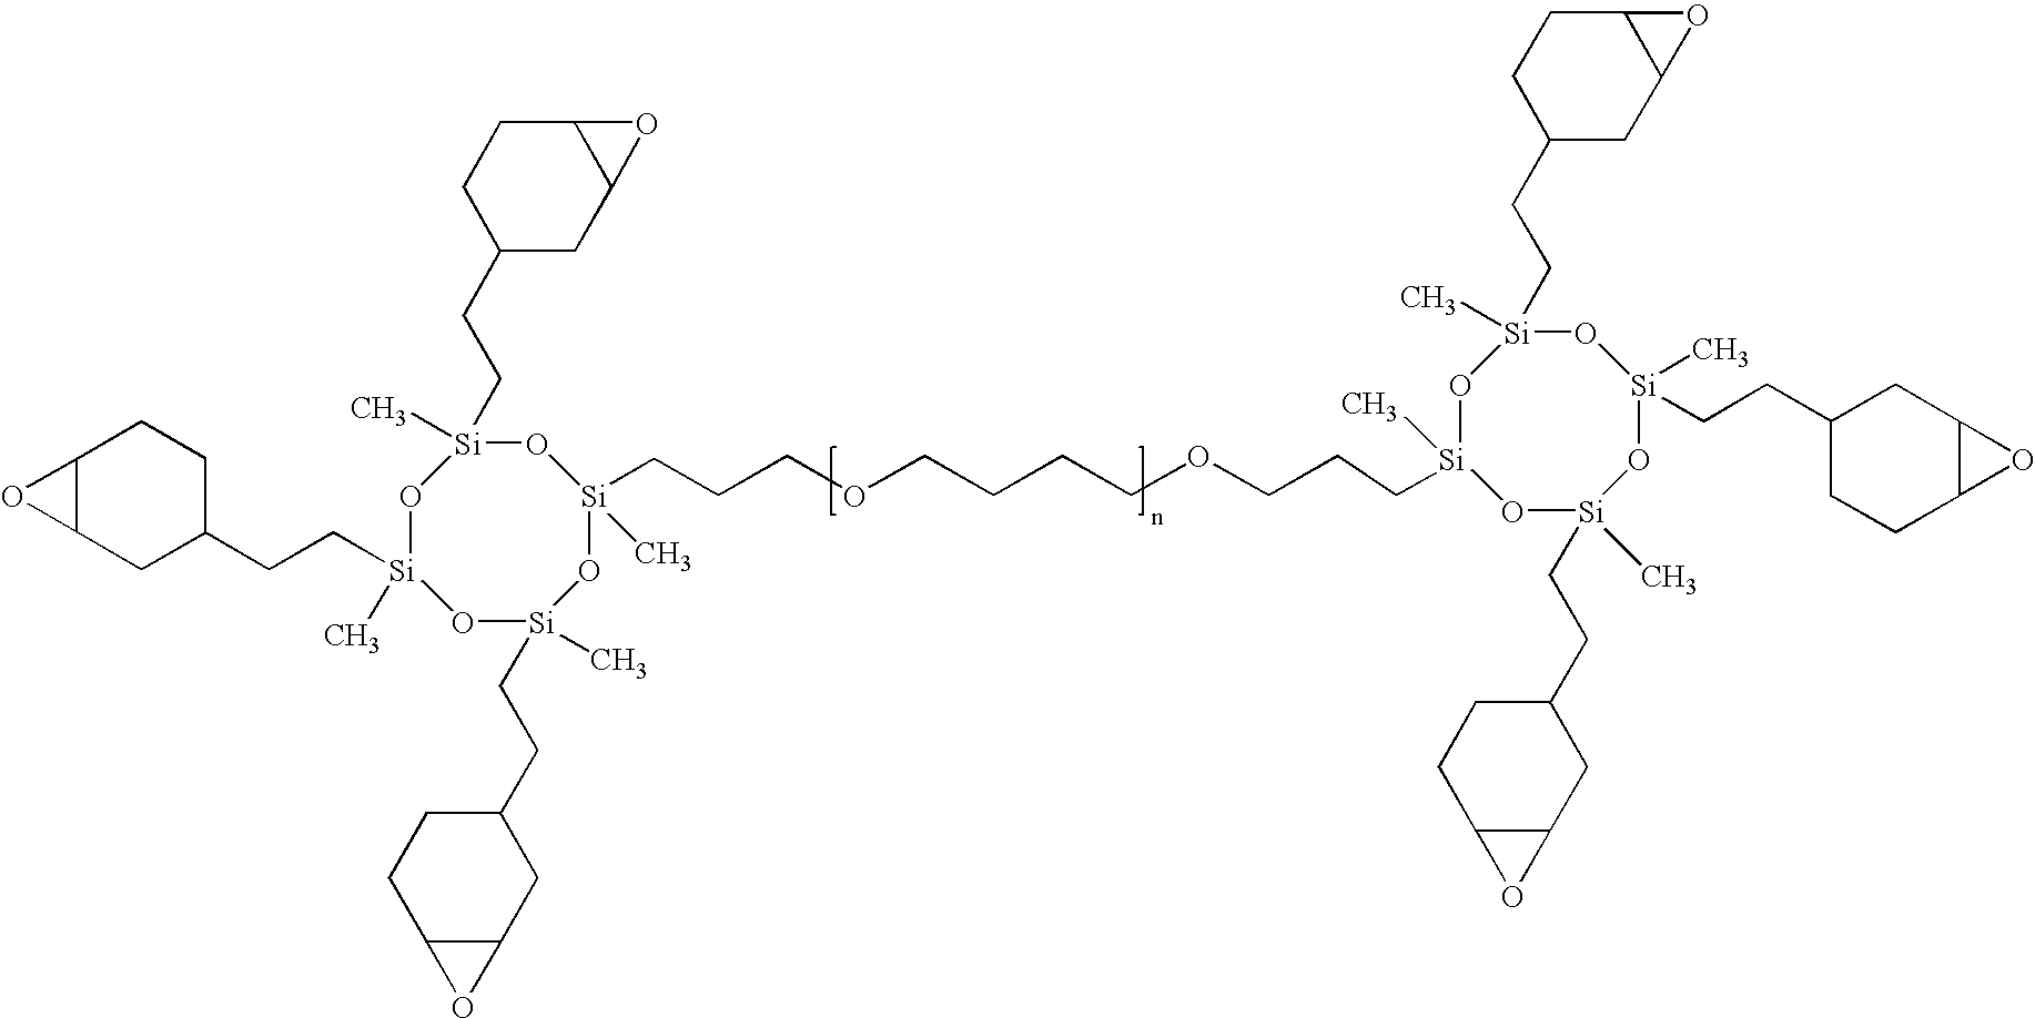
O(CCCCOCCC[Si]1(C)O[Si](C)(CCC2CC3C(CC2)O3)O[Si](CCC2CCC3C(C2)O3)(C)O[Si](C)(CCC2CCC3C(C2)O3)O1)CCC[Si]1(C)O[Si](C)(CCC2CC3C(CC2)O3)O[Si](CCC2CCC3C(C2)O3)(C)O[Si](CCC2CCC3C(C2)O3)(C)O1
